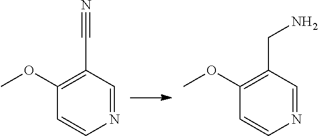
C1(OC)=C(C#N)C=NC=C1.C1(OC)=C(CN)C=NC=C1
